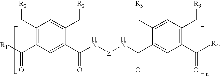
C1(C[R2])=CC(C[R2])=C(C([R1])=O)C=C1C(N[Z]NC(C1=CC(C([R4])=O)=C(C[R3])C=C1C[R3])=O)=O
